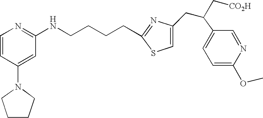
C(CCCC1=NC(CC(C2=CC=C(OC)N=C2)C[CO2H])=CS1)NC1=NC=CC(N2CCCC2)=C1
